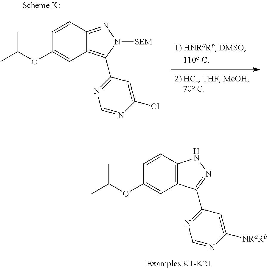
C1=CC2=C(C=C1OC(C)C)C(C1=NC=NC([NRaRb])=C1)=NN2.C1=CC2=NN([SEM])C(C3=NC=NC(Cl)=C3)=C2C=C1OC(C)C
